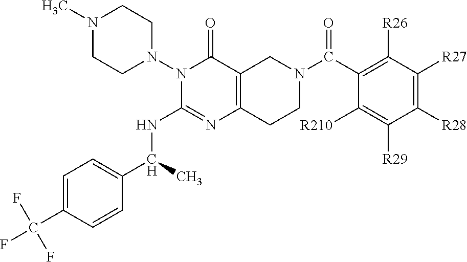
C1=C(C(F)(F)F)C=CC(C(C)NC2=NC3=C(C(=O)N2N2CCN(C)CC2)CN(C(C2=C([R26])C([R27])=C([R28])C([R29])=C2[R210])=O)CC3)=C1
